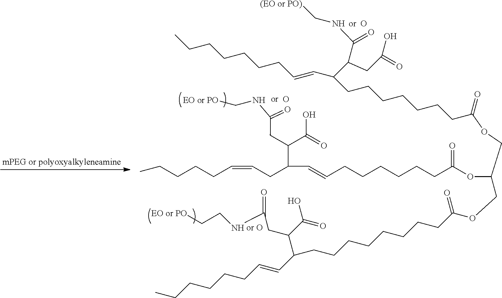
O.O(C(COC(CCCCCCCCC(C(C(=O)O)CC(NCC[EO or PO])=O)C=CCCCCCC)=O)COC(CCCCCCCC(C=CCCCCCCC)C(CC(=O)O)C(=O)NC[(EO or PO)])=O)C(CCCCCCC=CC(C(C(=O)O)CC(=O)NC[EO or PO])CC=CCCCCC)=O.O
